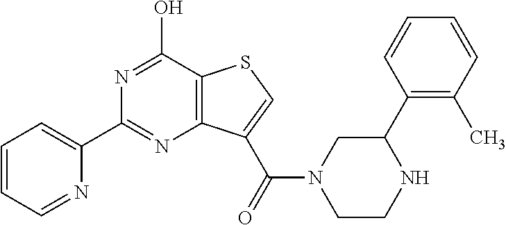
N1=C(O)C2=C(N=C1C1=CC=CC=N1)C(C(=O)N1CCNC(C3=C(C)C=CC=C3)C1)=CS2
